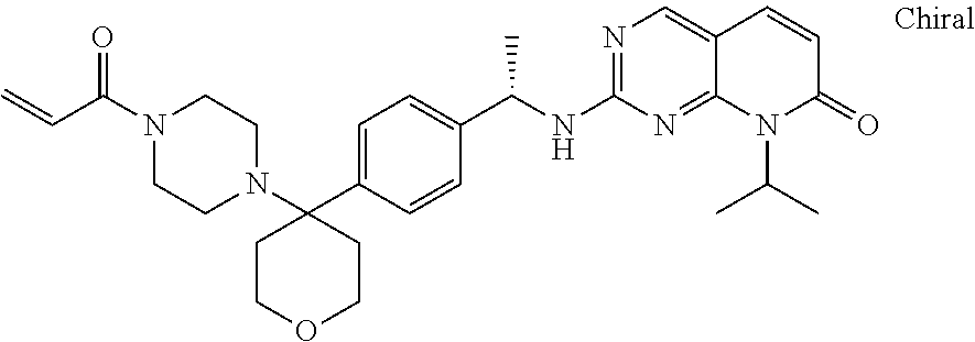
N1(C2(C3=CC=C(C(NC4=NC=C5C(=N4)N(C(C)C)C(=O)C=C5)C)C=C3)CCOCC2)CCN(C(C=C)=O)CC1
